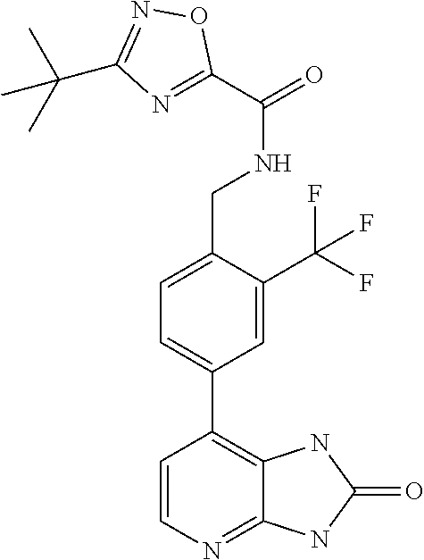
C1=C(CNC(=O)C2=NC(C(C)(C)C)=NO2)C(C(F)(F)F)=CC(C2=C3C(=NC=C2)NC(=O)N3)=C1
